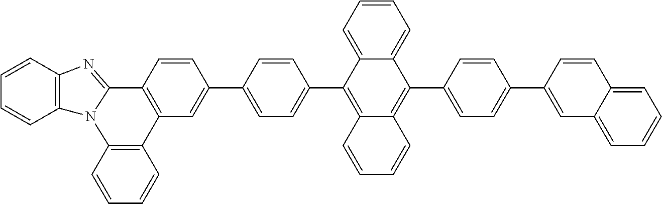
C1=CC2=C(C=C1)N1C(=NC3=C1C=CC=C3)C1=C2C=C(C2=CC=C(C3=C4C(=C(C5=CC=C(C6=CC7=CC=CC=C7C=C6)C=C5)C5=CC=CC=C35)C=CC=C4)C=C2)C=C1
